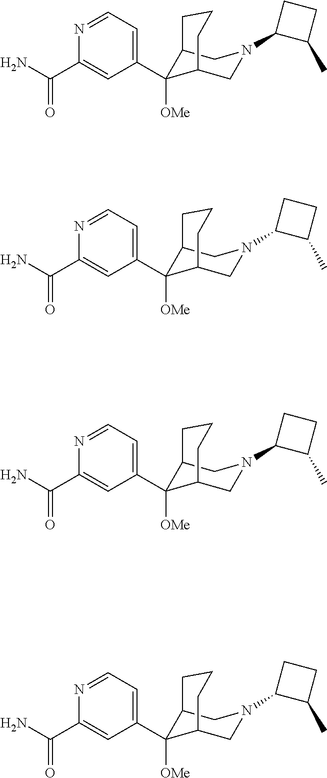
NC(C1=CC(C2([OMe])C3CN(C4CCC4C)CC2CCC3)=CC=N1)=O.NC(C1=CC(C2([OMe])C3CN(C4CCC4C)CC2CCC3)=CC=N1)=O.NC(C1=CC(C2([OMe])C3CN(C4CCC4C)CC2CCC3)=CC=N1)=O.NC(C1=CC(C2([OMe])C3CN(C4CCC4C)CC2CCC3)=CC=N1)=O
